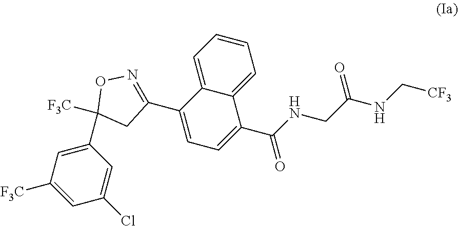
C1([F3C])(C2=CC([F3C])=CC(Cl)=C2)CC(C2=CC=C(C(=O)NCC(=O)NC[CF3])C3=CC=CC=C23)=NO1
